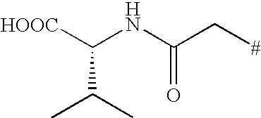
[HOOC]C(NC(C[#])=O)C(C)C
